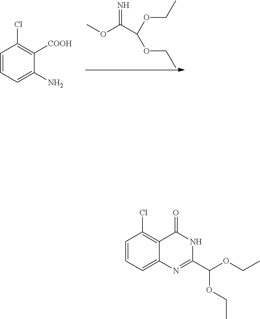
COC(=N)C(OCC)OCC.C1=CC=C(N)C([COOH])=C1Cl.C1=CC=C2C(=C1Cl)C(=O)NC(C(OCC)OCC)=N2
